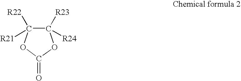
C1([R24])([R23])C([R21])([R22])OC(=O)O1
